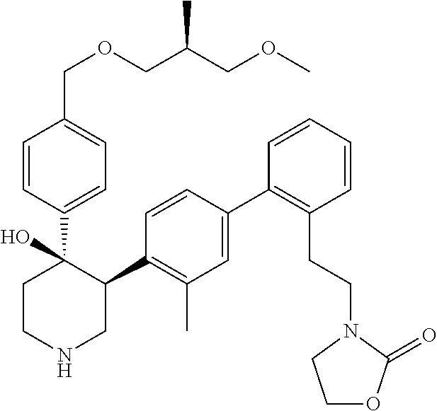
C1=CC(C2(O)CCNCC2C2=C(C)C=C(C3=C(CCN4CCOC4=O)C=CC=C3)C=C2)=CC=C1COCC(COC)C
